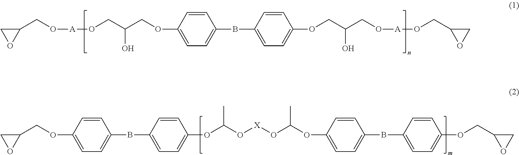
C1(CO[A]OCC(COC2=CC=C(BC3=CC=C(OCC(CO[A]OCC4OC4)O)C=C3)C=C2)O)CO1.C1(COC2=CC=C(BC3=CC=C(OC(O[X]OC(OC4=CC=C(BC5=CC=C(OCC6OC6)C=C5)C=C4)C)C)C=C3)C=C2)CO1
